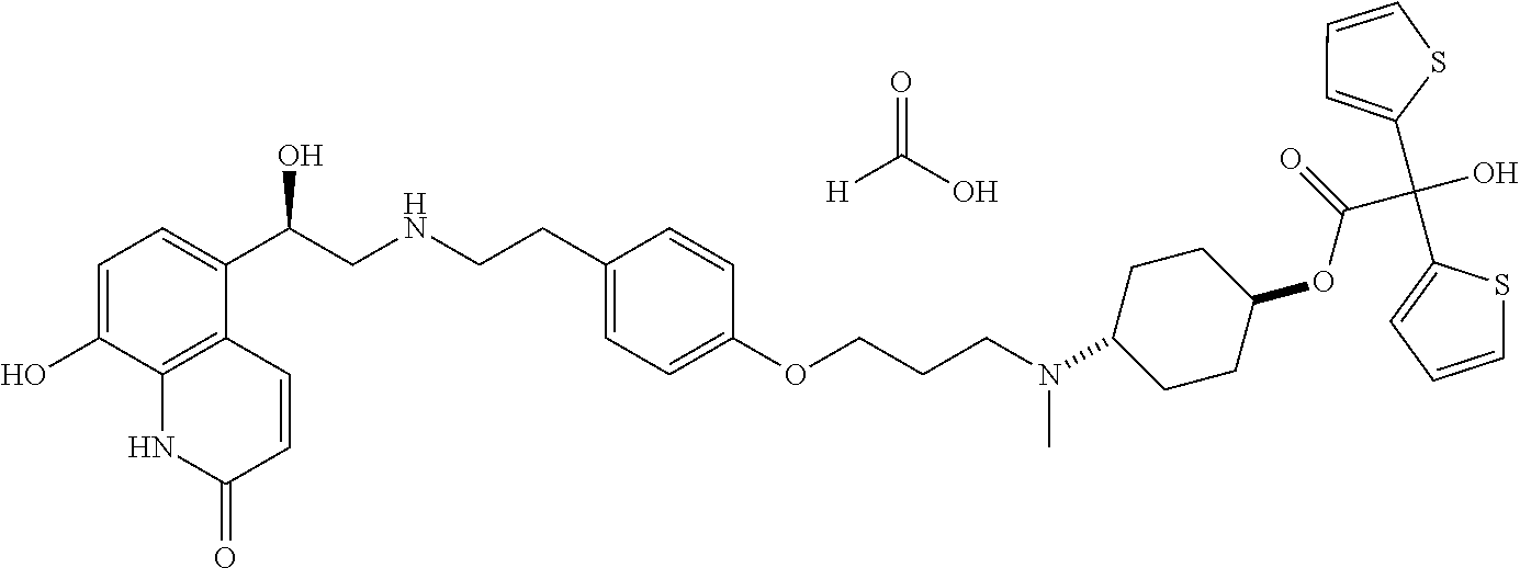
O=C(O)[H].C1=C(O)C2=C(C(C(CNCCC3=CC=C(OCCCN(C)C4CCC(OC(C(O)(C5=CC=CS5)C5=CC=CS5)=O)CC4)C=C3)O)=C1)C=CC(=O)N2
